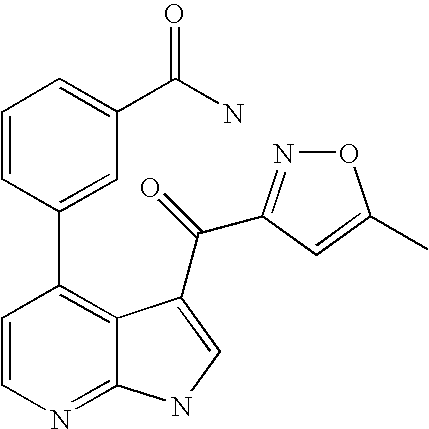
C1=CN=C2C(=C1C1=CC(C(N)=O)=CC=C1)C(C(=O)C1=NOC(C)=C1)=CN2
